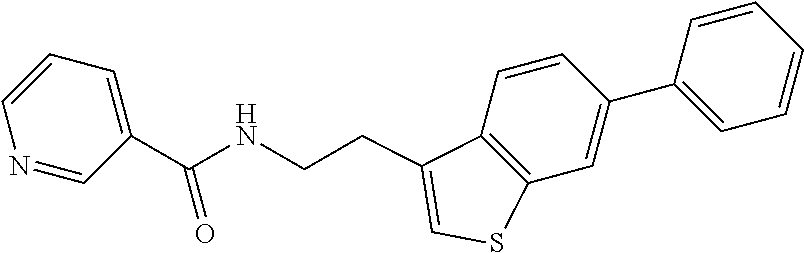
C12=C(C(CCNC(C3=CC=CN=C3)=O)=CS1)C=CC(C1=CC=CC=C1)=C2
